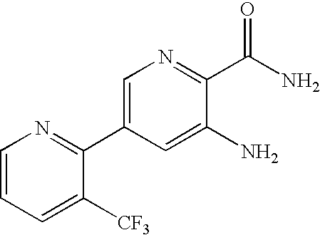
C1=CC=C([CF3])C(C2=CN=C(C(N)=O)C(N)=C2)=N1
